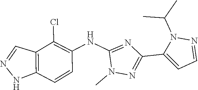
N1N=CC2=C1C=CC(NC1=NC(C3=CC=NN3C(C)C)=NN1C)=C2Cl
